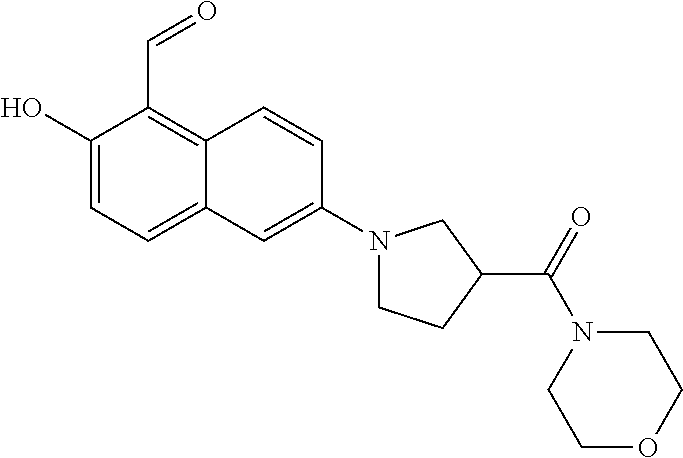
C1(O)=CC=C2C(=C1C=O)C=CC(N1CCC(C(=O)N3CCOCC3)C1)=C2
